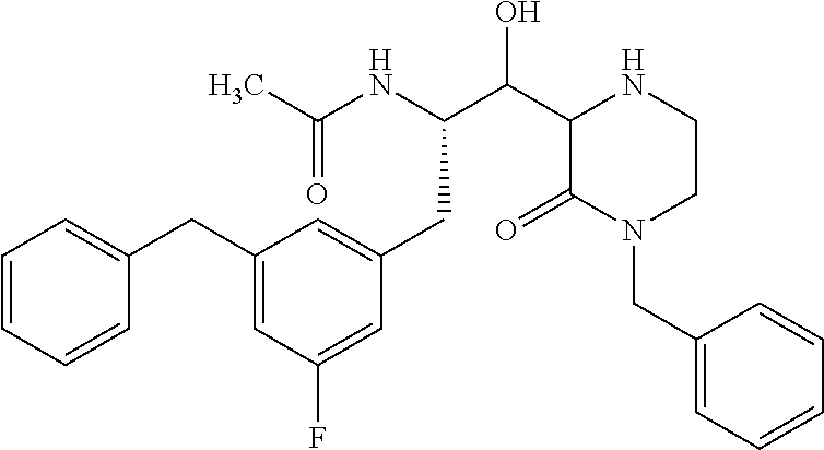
C1(CC2=CC=CC=C2)=CC(F)=CC(CC(C(O)C2C(=O)N(CC3=CC=CC=C3)CCN2)NC(C)=O)=C1
